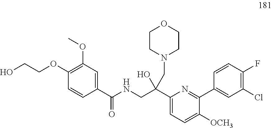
C1(OC)=C(OCCO)C=CC(C(NCC(C2=CC=C([OCH3])C(C3=CC(Cl)=C(F)C=C3)=N2)(CN2CCOCC2)O)=O)=C1
